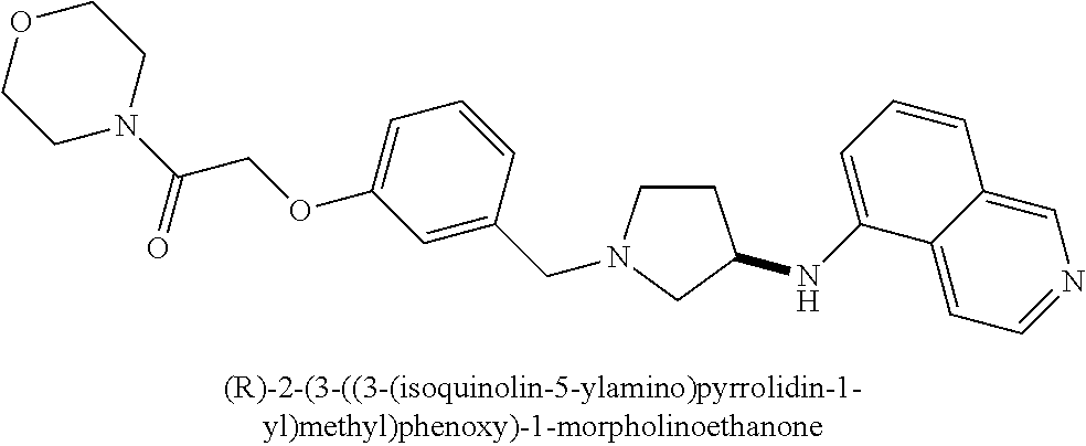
C1CN(CC2=CC(OCC(N3CCOCC3)=O)=CC=C2)CC1NC1=CC=CC2=CN=CC=C12
